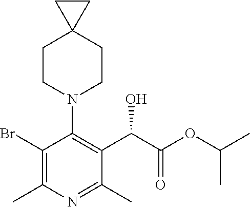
C1(Br)=C(C)N=C(C)C(C(C(OC(C)C)=O)O)=C1N1CCC2(CC1)CC2
